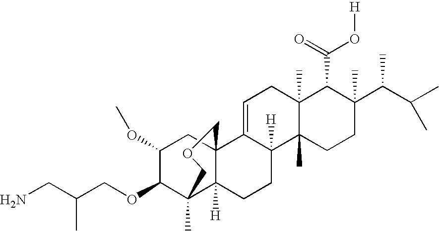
C1=C2C([H])(C3(C)C(C)(C1)C(C(=O)O[H])C(C(C(C)C)C)(C)CC3)CCC1([H])C3(C)C(OCC(CN)C)C(OC)CC21COC3
